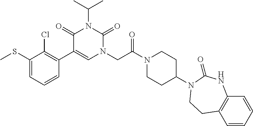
C1(SC)=CC=CC(C2=CN(CC(N3CCC(N4C(=O)NC5=C(C=CC=C5)CC4)CC3)=O)C(=O)N(C(C)C)C2=O)=C1Cl
